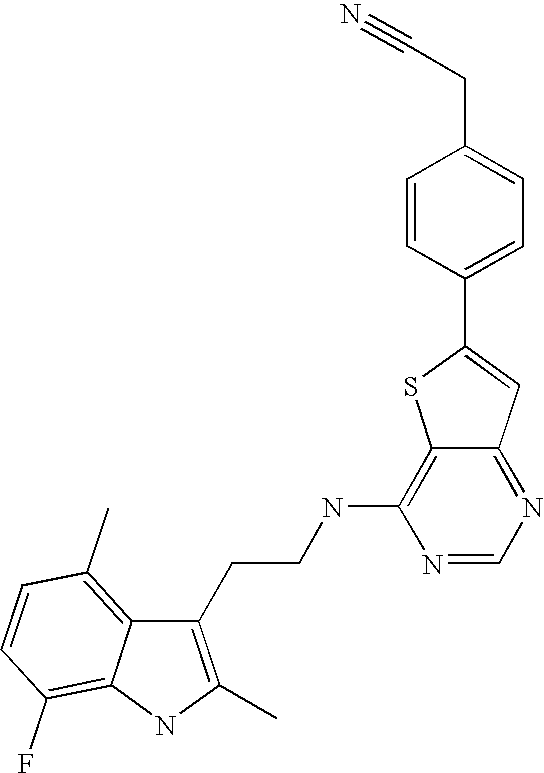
C1(CCNC2=C3C(=NC=N2)C=C(C2=CC=C(CC#N)C=C2)S3)=C(C)NC2=C(F)C=CC(C)=C12
